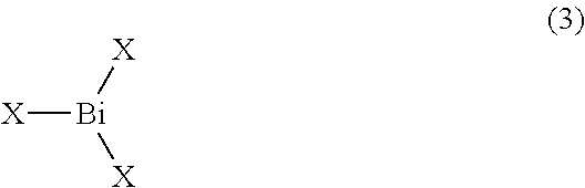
[X][Bi]([X])[X]
